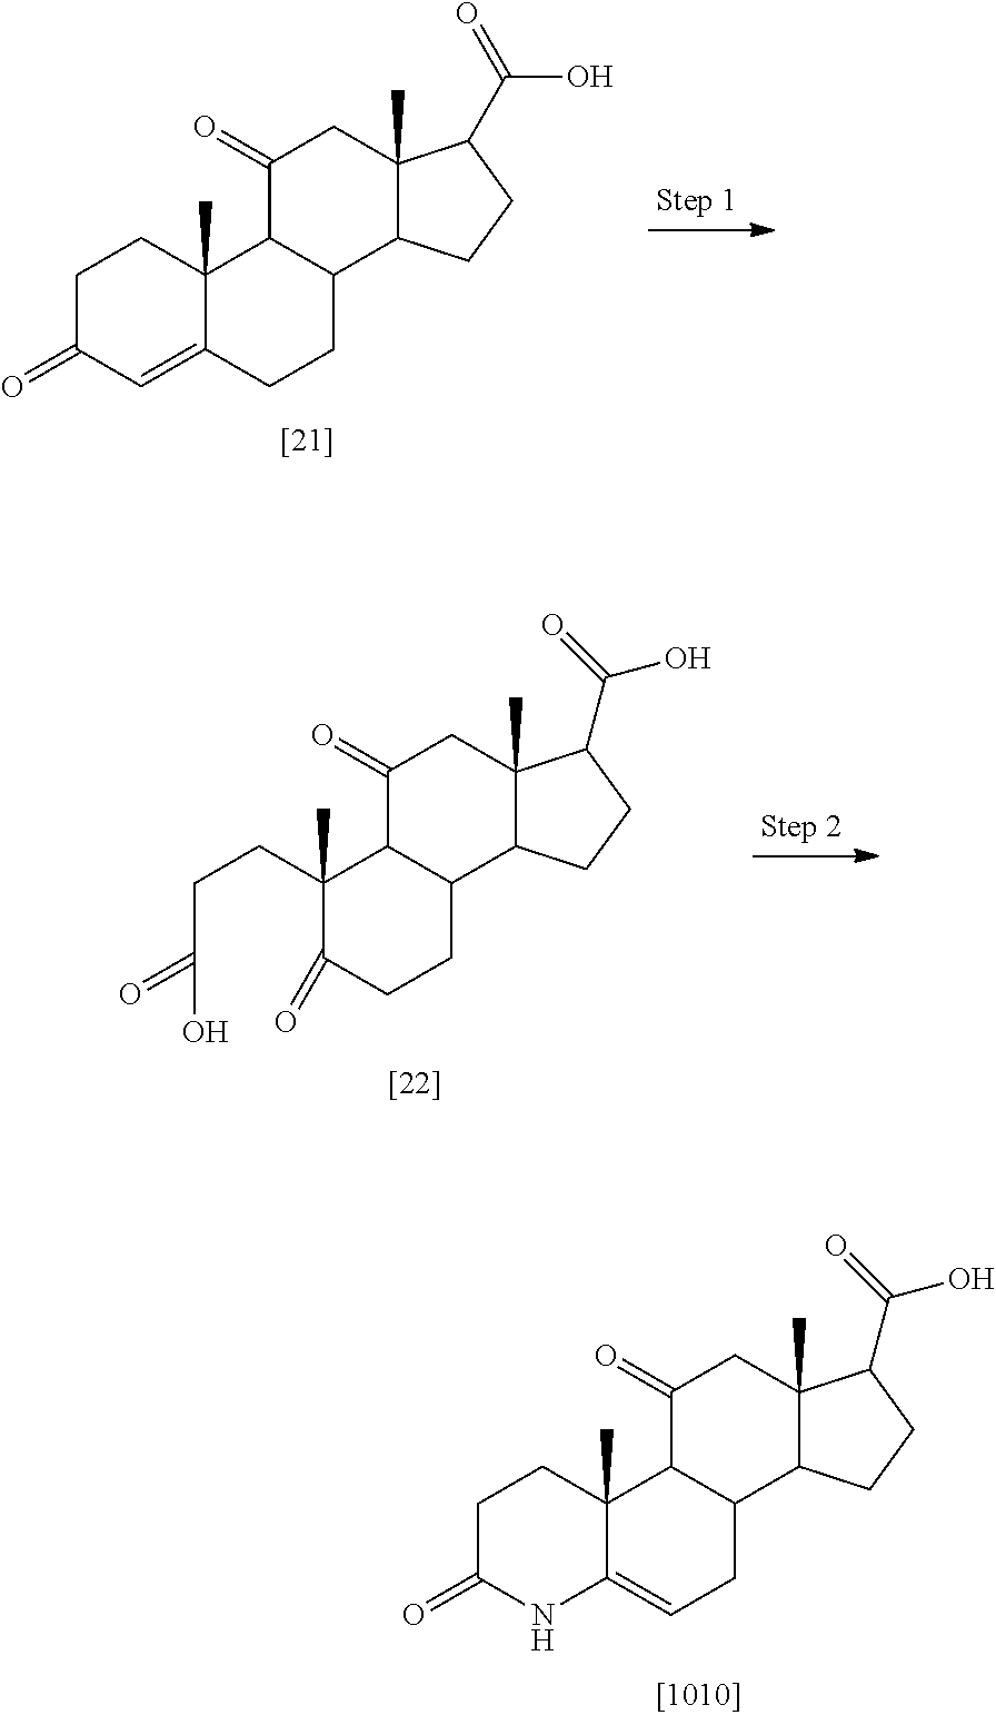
C12(C)C(=CC(=O)CC1)CCC1C2C(=O)CC2(C)C1CCC2C(=O)O.C1(CCC(O)=O)(C)C(=O)CCC2C1C(=O)CC1(C)C2CCC1C(=O)O.C12(C)C(=CCC3C1C(=O)CC1(C)C3CCC1C(=O)O)NC(=O)CC2
